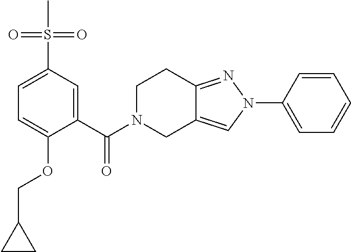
C1(N2N=C3C(=C2)CN(C(=O)C2=CC(S(C)(=O)=O)=CC=C2OCC2CC2)CC3)=CC=CC=C1
